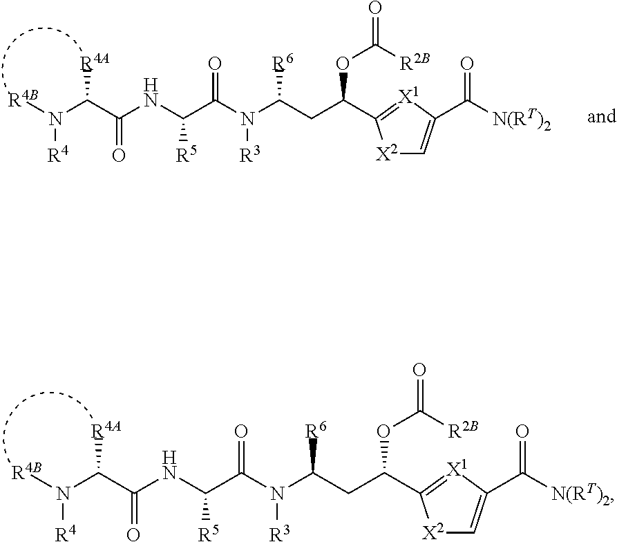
N(C(=O)C(N([R4B])[R4])[R4A])C(C(N(C(CC(OC([R2B])=O)C1=[X1]C(C([N(RT)2])=O)=C[X2]1)[R6])[R3])=O)[R5].N(C(=O)C(N([R4B])[R4])[R4A])C(C(N(C(CC(OC([R2B])=O)C1=[X1]C(C([N(RT)2])=O)=C[X2]1)[R6])[R3])=O)[R5]
